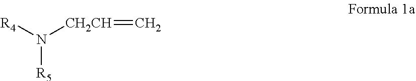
N([R5])([R4])[CH2CH]=C
